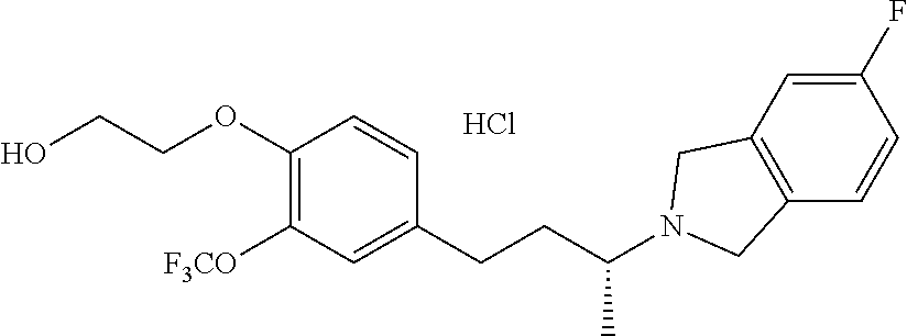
C1=C(F)C=CC2=C1CN(C(CCC1=CC([F3CO])=C(OCCO)C=C1)C)C2.Cl
